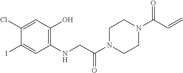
C1(Cl)=CC(O)=C(NCC(N2CCN(C(C=C)=O)CC2)=O)C=C1I
